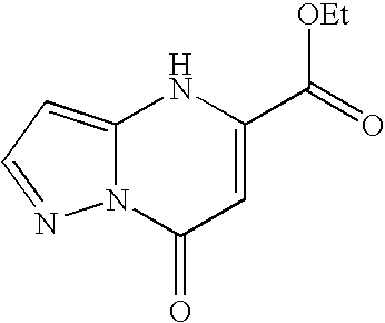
C1(C(=O)[OEt])=CC(=O)N2C(=CC=N2)N1
